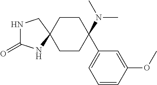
N1C(=O)NC2(C1)CCC(N(C)C)(C1=CC=CC(OC)=C1)CC2
